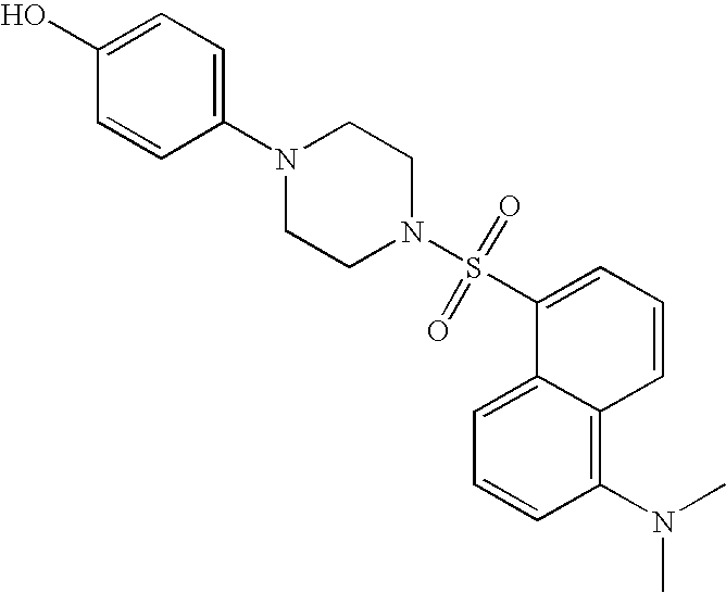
C1=C2C(=C(N(C)C)C=C1)C=CC=C2S(N1CCN(C2=CC=C(O)C=C2)CC1)(=O)=O
